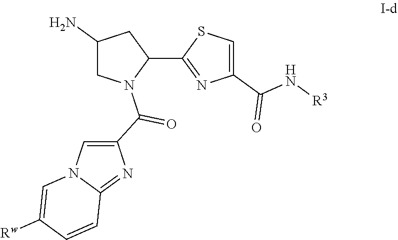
C1(N)CN(C(C2=CN3C(=N2)C=CC([Rw])=C3)=O)C(C2=NC(C(N[R3])=O)=CS2)C1
